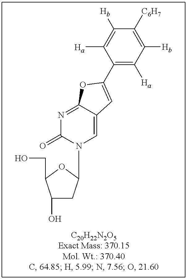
N1=C2C(=CN(C3CC(O)C(CO)O3)C1=O)C=C(C1=C([Ha])C([Hb])=C([C6H7])C([Hb])=C1[Ha])O2
